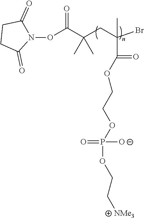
P(=O)(OCC[NMe3])(OCCOC(=O)C(CC(C(ON1C(=O)CCC1=O)=O)(C)C)(Br)C)[O-]
